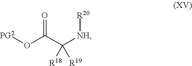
C(C([NH][R20])([R18])[R19])(O[PG2])=O
